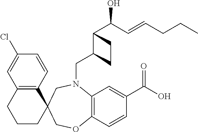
C12=C(C=CC(C(O)=O)=C1)OCC1(CN2CC2C(C(O)C=CCCC)CC2)C2=C(CCC1)C=C(Cl)C=C2
